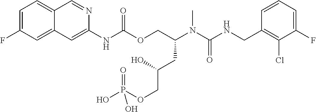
C1=CC(CNC(N(C(COC(NC2=CC3=CC(F)=CC=C3C=N2)=O)CC(COP(O)(O)=O)O)C)=O)=C(Cl)C(F)=C1
